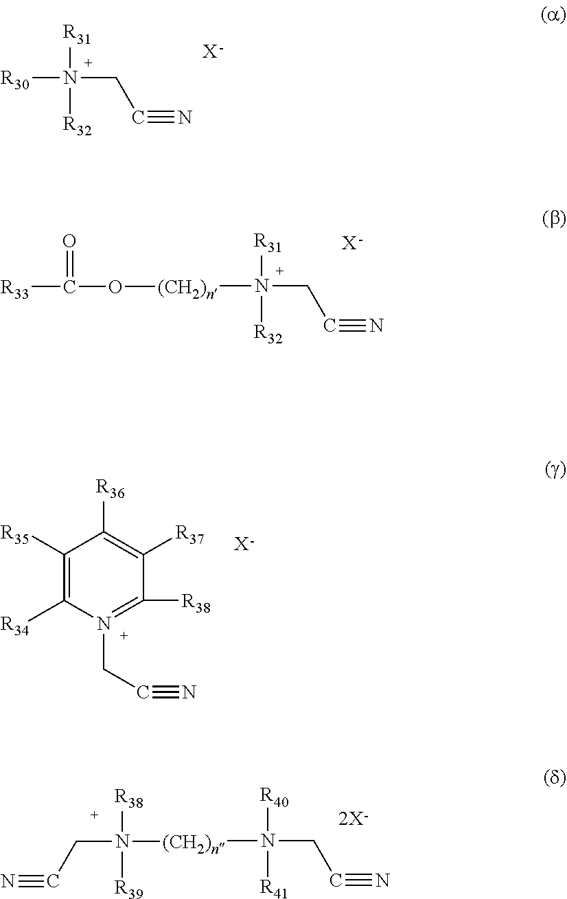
[R30]N([R31])([R32])CC#N.[X].[(CH2)n](N([R31])([R32])CC#N)OC([R33])=O.[X].C1([R35])=C([R34])N(CC#N)=C([R38])C([R37])=C1[R36].[X].[(CH2)n](N([R40])([R41])CC#N)N([R38])([R39])CC#N.[2X]
